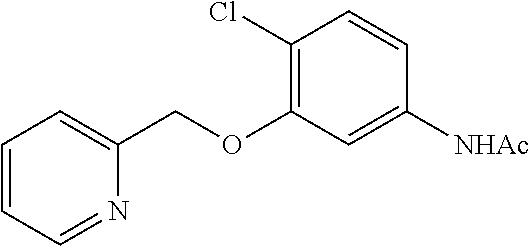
C1=CC=NC(COC2=C(Cl)C=CC([NHAc])=C2)=C1
